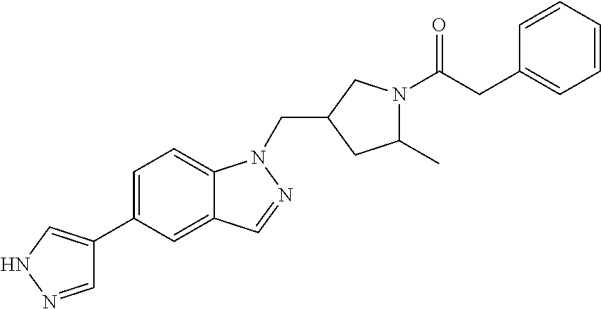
C1=NNC=C1C1=CC=C2C(=C1)C=NN2CC1CN(C(CC2=CC=CC=C2)=O)C(C)C1
